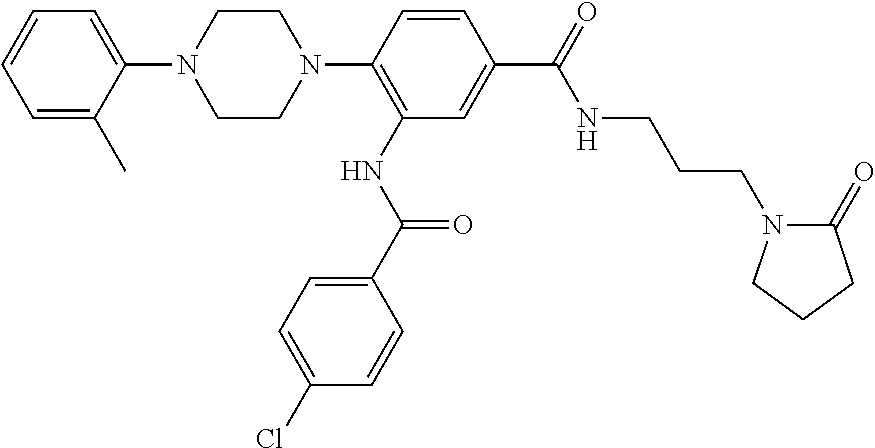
C1=CC=C(C)C(N2CCN(C3=C(NC(=O)C4=CC=C(Cl)C=C4)C=C(C(NCCCN4C(=O)CCC4)=O)C=C3)CC2)=C1
